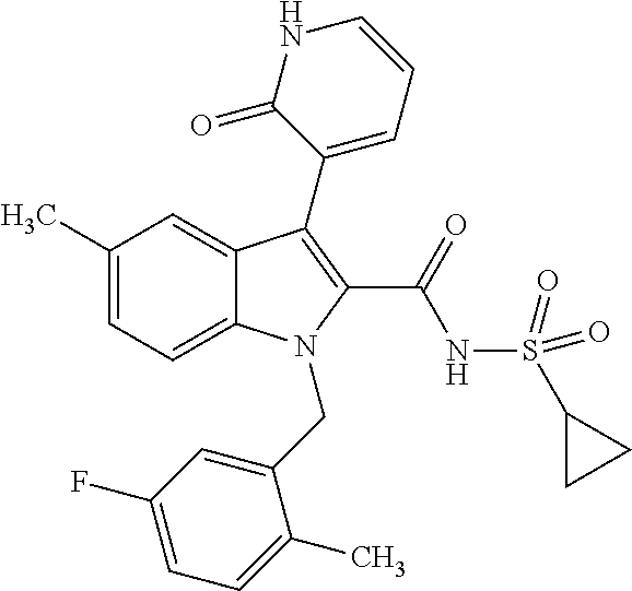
C1(C)=CC=C2C(=C1)C(C1=CC=CNC1=O)=C(C(NS(C1CC1)(=O)=O)=O)N2CC1=CC(F)=CC=C1C
